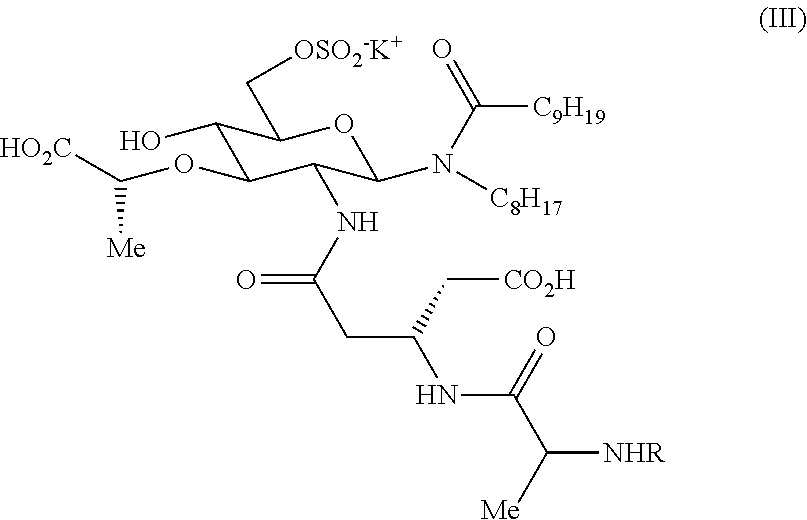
C1(O)C(C[OSO2-K+])OC(N([C8H17])C([C9H19])=O)C(NC(CC(NC(C([NHR])[Me])=O)C[CO2H])=O)C1OC([HO2C])[Me]
